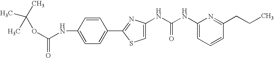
C1=CC(NC(OC(C)(C)C)=O)=CC=C1C1=NC(NC(NC2=CC=CC(CCC)=N2)=O)=CS1
